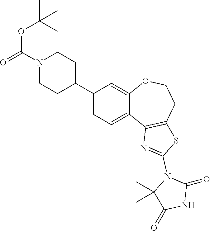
C1(C2=CC=C3C(=C2)OCCC2=C3N=C(N3C(C)(C)C(=O)NC3=O)S2)CCN(C(=O)OC(C)(C)C)CC1
